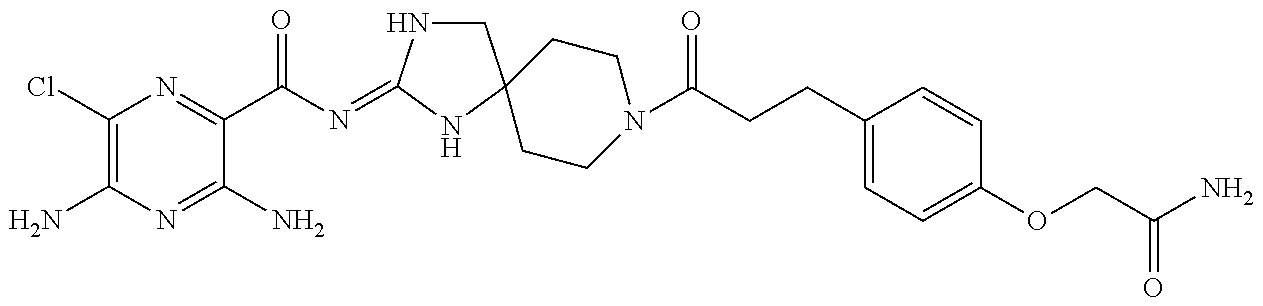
C1(Cl)=C(N)N=C(N)C(C(N=C2NCC3(N2)CCN(C(CCC2=CC=C(OCC(=O)N)C=C2)=O)CC3)=O)=N1
